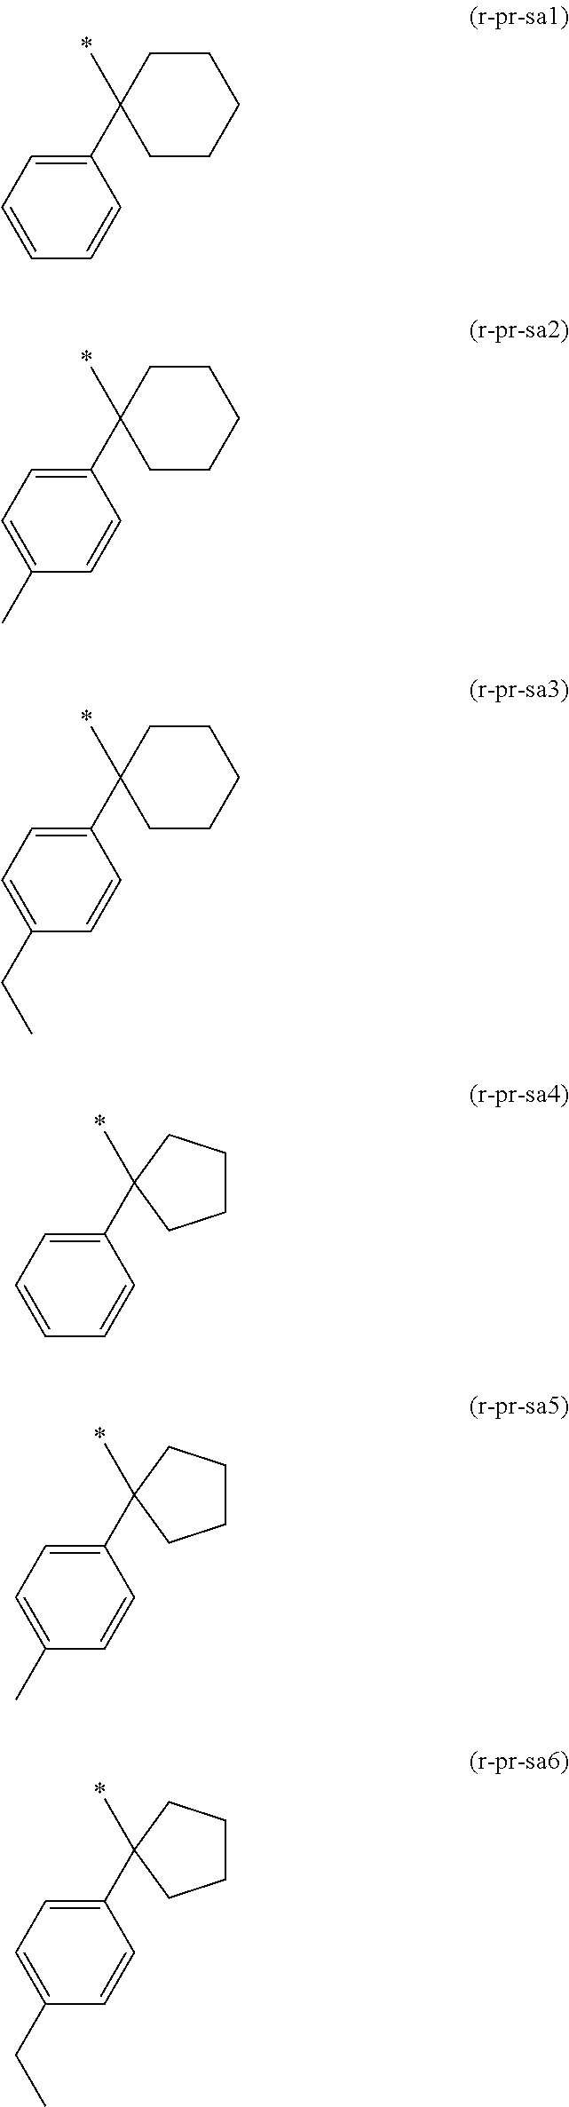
C1CC(C2=CC=CC=C2)(C)CCC1.C1CC(C2=CC=C(C)C=C2)(C)CCC1.C1CC(C2=CC=C(CC)C=C2)(C)CCC1.C1(C2=CC=CC=C2)(C)CCCC1.C1(C2=CC=C(C)C=C2)(C)CCCC1.C1(C2=CC=C(CC)C=C2)(C)CCCC1
